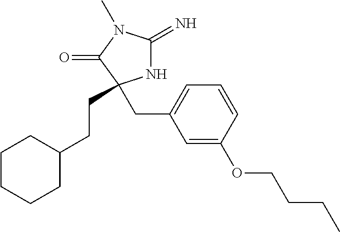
N1C(=N)N(C)C(=O)C1(CC1=CC=CC(OCCCC)=C1)CCC1CCCCC1
